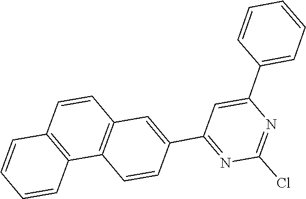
C1=CC=C(C2=CC(C3=CC4=C(C=C3)C3=C(C=C4)C=CC=C3)=NC(Cl)=N2)C=C1
